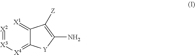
[X2]=[X3][X4]=C1C(=[X1])C([Z])=C(N)[Y]1
